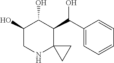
C1(C(O)C2C3(NCC(O)C2O)CC3)=CC=CC=C1
